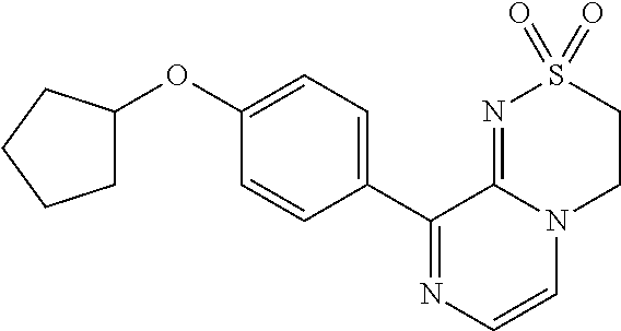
C1(C2=NC=CN3C2=NS(=O)(=O)CC3)=CC=C(OC2CCCC2)C=C1
